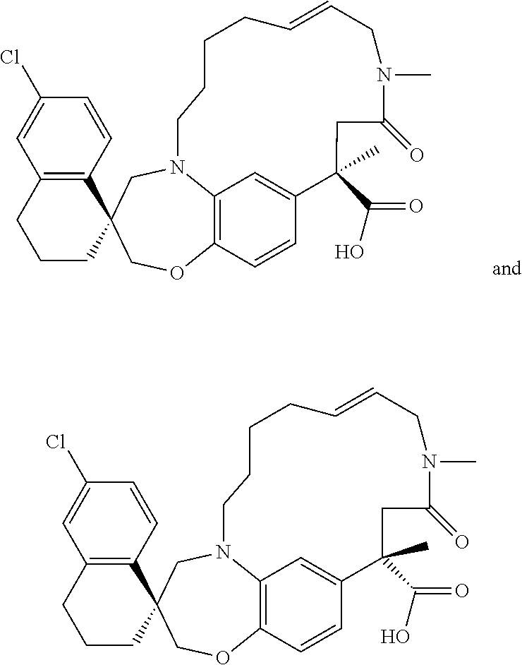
C1=CC2=C(C=C1Cl)CCCC21COC2=C3N(C1)CCCCC=CCN(C)C(=O)CC(C(=O)O)(C)C(=C3)C=C2.C1=CC2=C(C=C1Cl)CCCC21COC2=C3N(C1)CCCCC=CCN(C)C(=O)CC(C(=O)O)(C)C(=C3)C=C2
